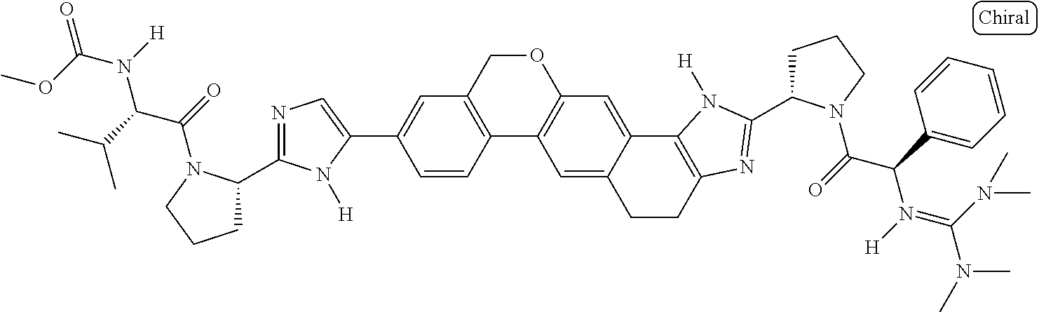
C1=CC2=C(C=C1C1=CN=C(C3CCCN3C(=O)C(C(C)C)N([H])C(OC)=O)N1[H])COC1=C2C=C2C(=C1)C1=C(CC2)N=C(C2CCCN2C(=O)C(C2=CC=CC=C2)N([H])=C(N(C)C)N(C)C)N1[H]
